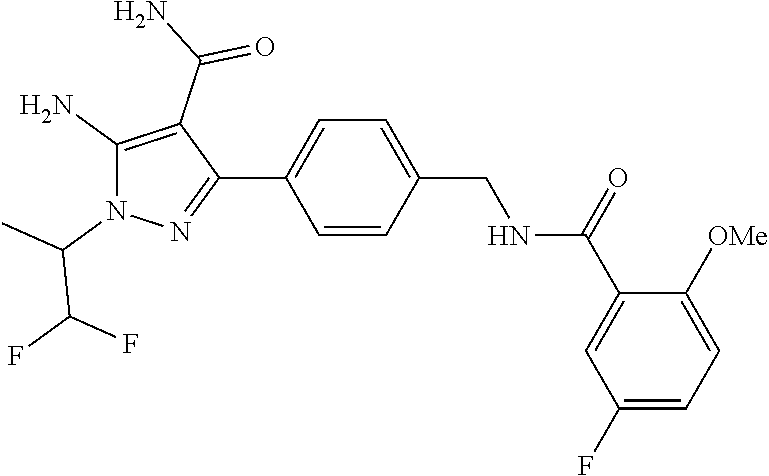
C1(C(=O)NCC2=CC=C(C3=NN(C(C(F)F)C)C(N)=C3C(N)=O)C=C2)=CC(F)=CC=C1[OMe]
